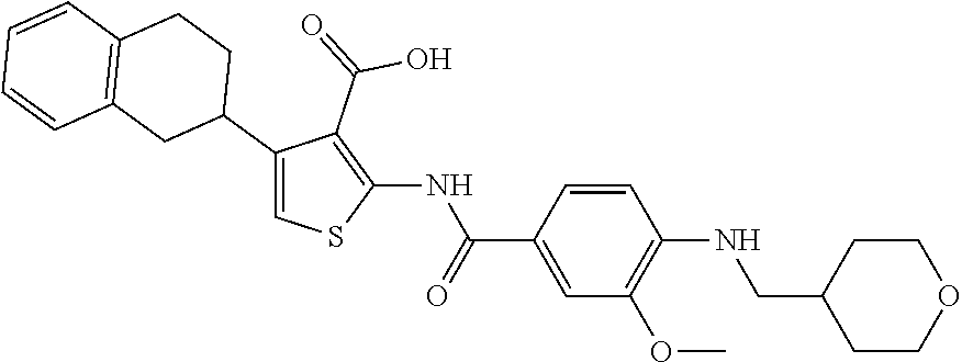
C1=CC(C(=O)NC2=C(C(=O)O)C(C3CCC4=C(C3)C=CC=C4)=CS2)=CC(OC)=C1NCC1CCOCC1
